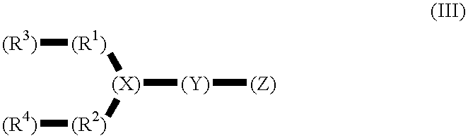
[(X)]([(Y)][(Z)])([(R1)][(R3)])[(R2)][(R4)]
